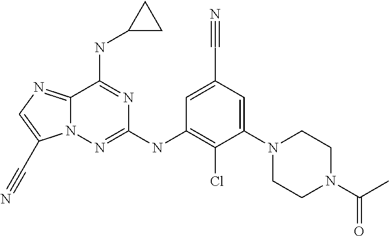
C12=NC=C(C#N)N1N=C(NC1=C(Cl)C(N3CCN(C(C)=O)CC3)=CC(C#N)=C1)N=C2NC1CC1
